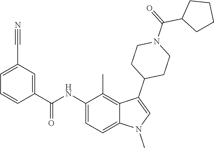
C1(NC(C2=CC(C#N)=CC=C2)=O)=CC=C2C(=C1C)C(C1CCN(C(C3CCCC3)=O)CC1)=CN2C
